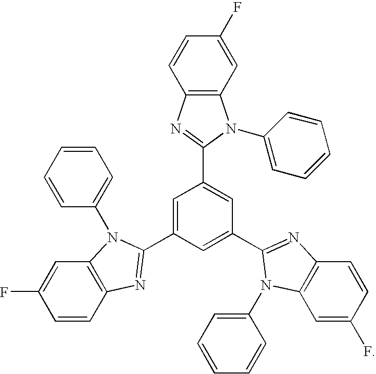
C1(C2=NC3=C(C=C(F)C=C3)N2C2=CC=CC=C2)=CC(C2=NC3=C(C=C(F)C=C3)N2C2=CC=CC=C2)=CC(C2=NC3=C(C=C(F)C=C3)N2C2=CC=CC=C2)=C1
